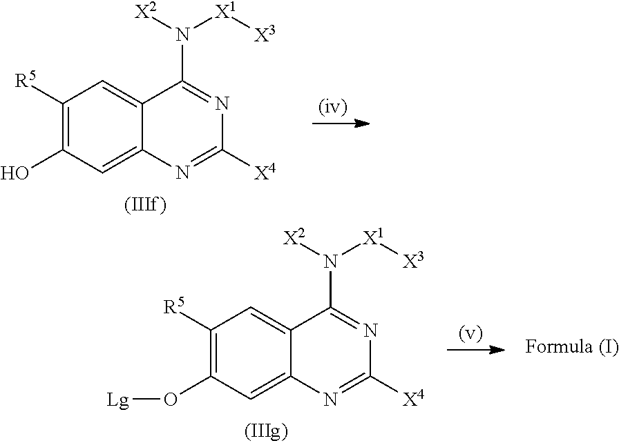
C1([X4])=NC2=CC(O)=C([R5])C=C2C(N([X2])[X1][X3])=N1.C1([X4])=NC2=CC(O[Lg])=C([R5])C=C2C(N([X2])[X1][X3])=N1
